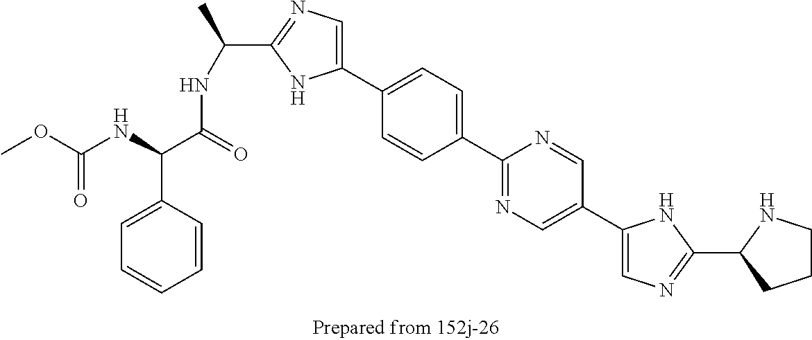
COC(NC(C(=O)NC(C1=NC=C(C2=CC=C(C3=NC=C(C4=CN=C(C5CCCN5)N4)C=N3)C=C2)N1)C)C1=CC=CC=C1)=O
